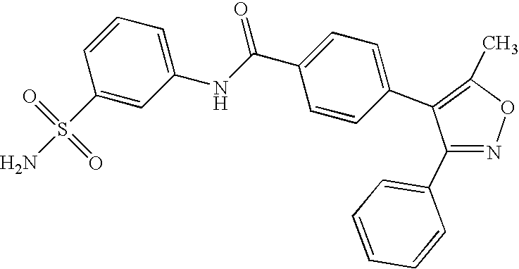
C1(C2=CC=CC=C2)=NOC(C)=C1C1=CC=C(C(NC2=CC=CC(S(N)(=O)=O)=C2)=O)C=C1
